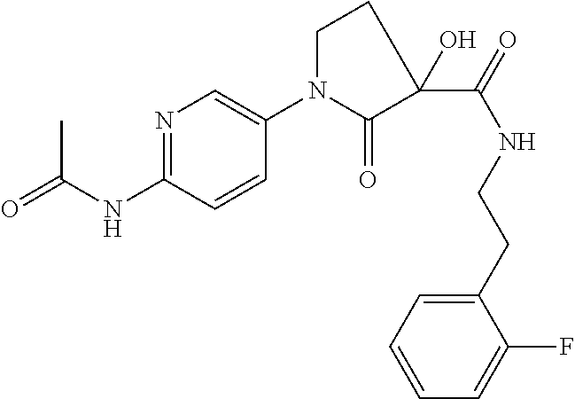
C1(N2CCC(C(NCCC3=CC=CC=C3F)=O)(O)C2=O)=CN=C(NC(C)=O)C=C1
